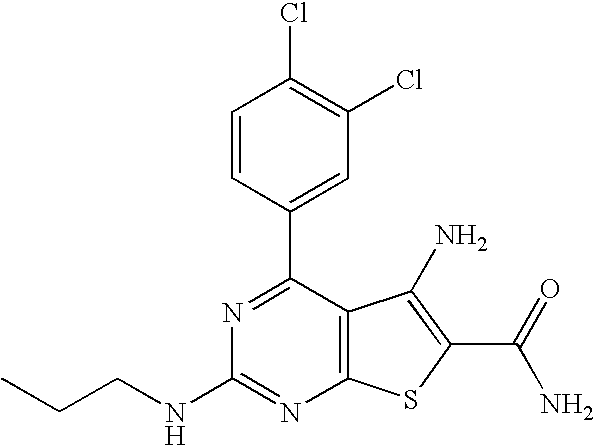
C1(C2=CC(Cl)=C(Cl)C=C2)=NC(NCCC)=NC2=C1C(N)=C(C(N)=O)S2
